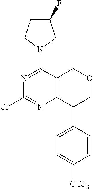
C12=C(COCC1C1=CC=C([OCF3])C=C1)C(N1CC(F)CC1)=NC(Cl)=N2
